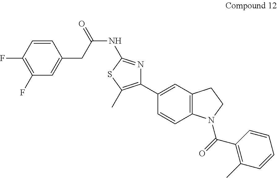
C1(C2=CC3=C(C=C2)N(C(=O)C2=C(C)C=CC=C2)CC3)=C(C)SC(NC(=O)CC2=CC(F)=C(F)C=C2)=N1
